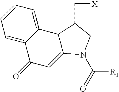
C1=C2C(=CC=C1)C1C(=CC2=O)N(C(=O)[R1])CC1C[X]
